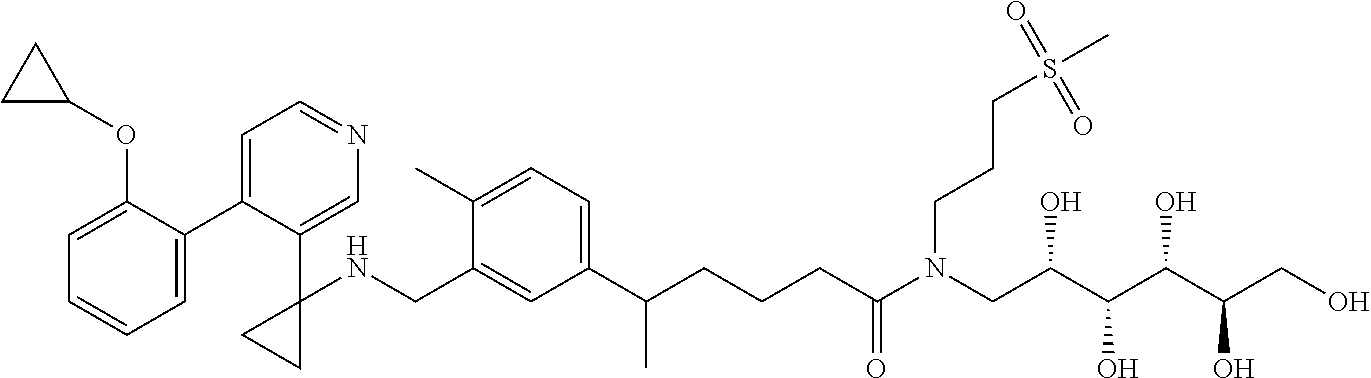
C1(C2=CC=NC=C2C2(NCC3=CC(C(CCCC(N(CC(C(C(C(CO)O)O)O)O)CCCS(=O)(=O)C)=O)C)=CC=C3C)CC2)=CC=CC=C1OC1CC1
